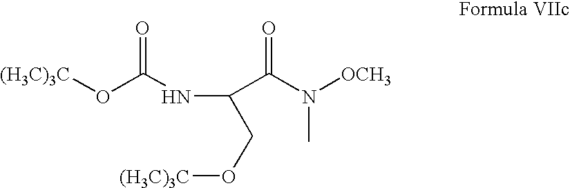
[(H3C)3C]OC(NC(CO[(H3C)3C])C(N([OCH3])C)=O)=O
